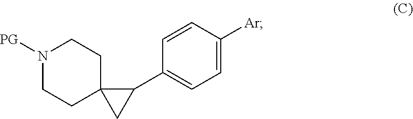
[PG]N1CCC2(CC1)CC2C1=CC=C([Ar])C=C1
